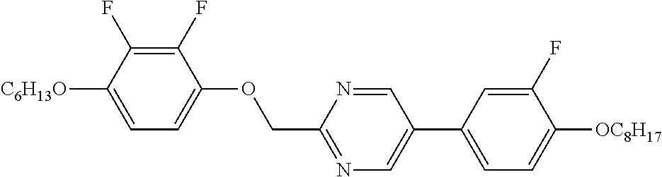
C1(F)=C(F)C([C6H13O])=CC=C1OCC1=NC=C(C2=CC=C([OC8H17])C(F)=C2)C=N1
